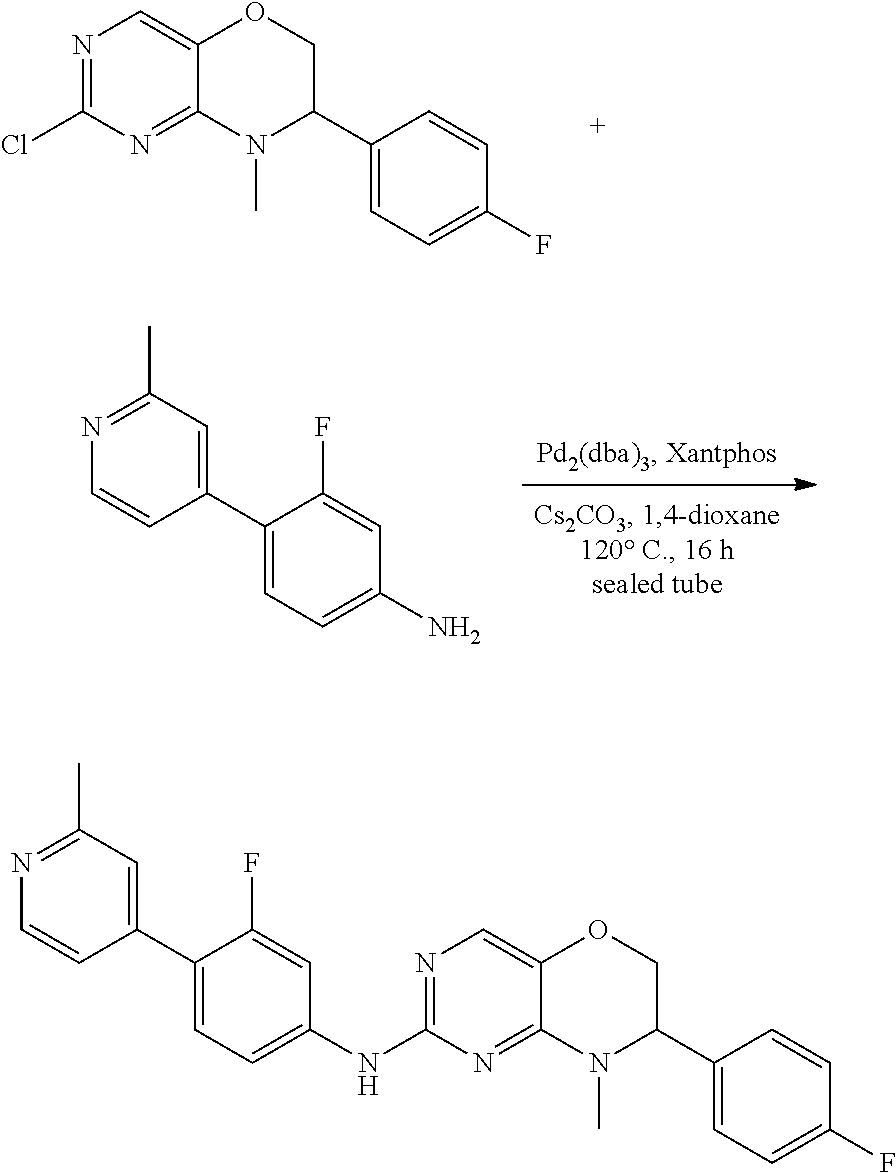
N1=C(Cl)N=C2C(=C1)OCC(C1=CC=C(F)C=C1)N2C.NC1=CC=C(C2=CC(C)=NC=C2)C(F)=C1.N1=C(NC2=CC=C(C3=CC(C)=NC=C3)C(F)=C2)N=C2C(=C1)OCC(C1=CC=C(F)C=C1)N2C
